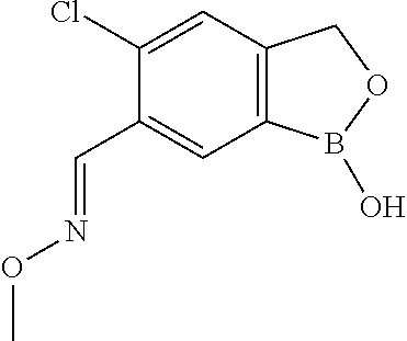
C12=C(C=C(Cl)C(C=NOC)=C1)COB2O
